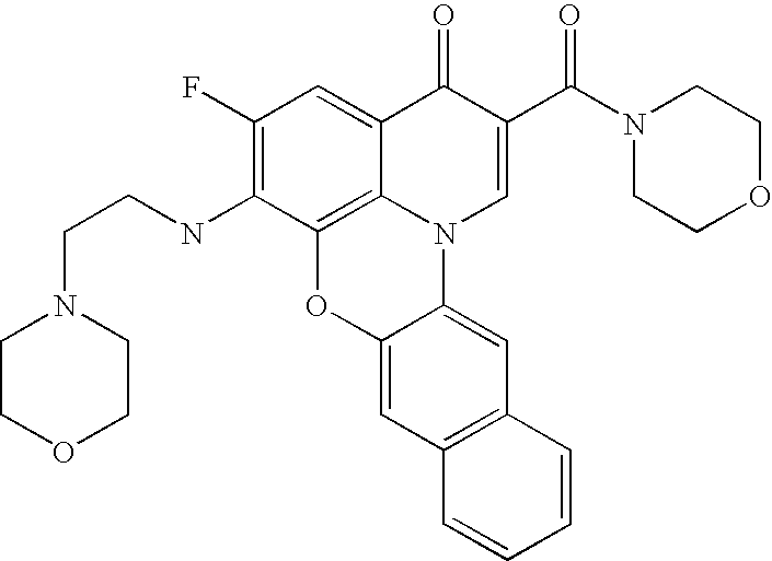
C12=C3C(=CC(F)=C1NCCN1CCOCC1)C(=O)C(C(N1CCOCC1)=O)=CN3C1=CC3=C(C=C1O2)C=CC=C3
